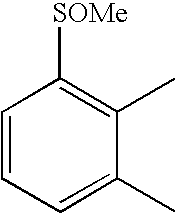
C1=CC=C(C)C(C)=C1[SOMe]
